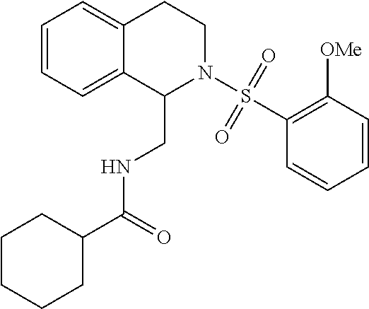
C1=CC=C2C(=C1)CCN(S(C1=C([OMe])C=CC=C1)(=O)=O)C2CNC(C1CCCCC1)=O
